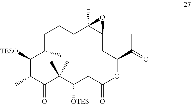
C1([TESO])C(C)C(=O)C(C)(C)C([OTES])CC(=O)OC(C(=O)C)CC2C(C)(CCCC1C)O2
